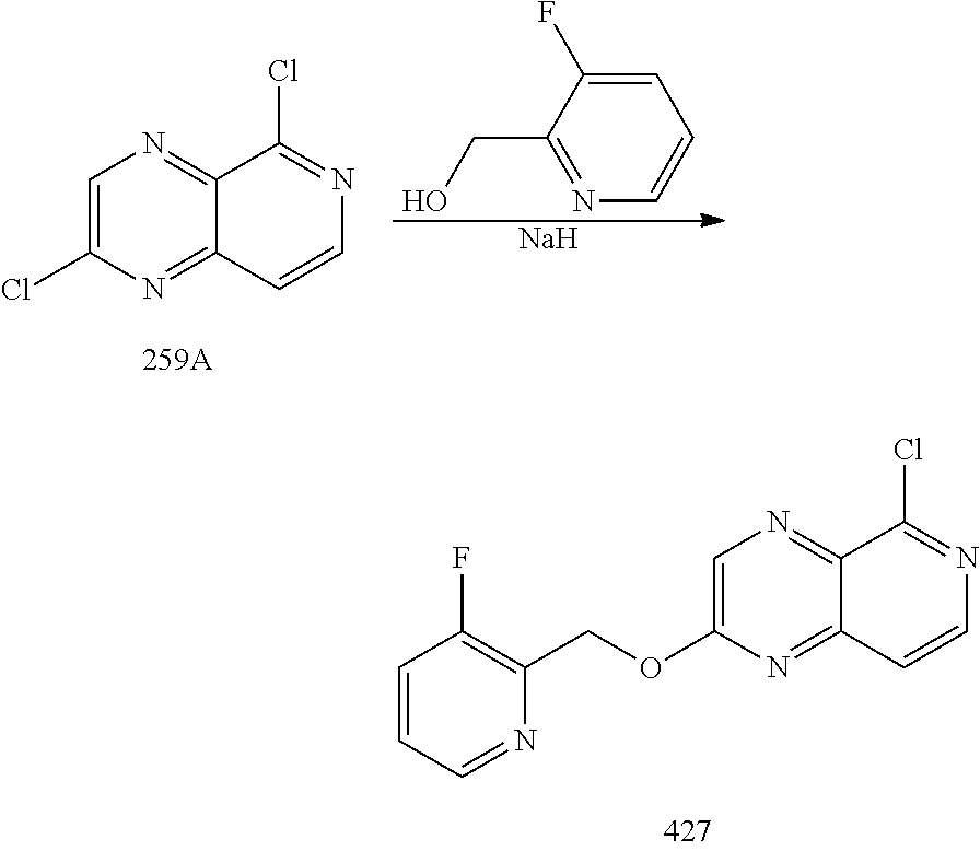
C1=C(Cl)N=C2C(=N1)C(Cl)=NC=C2.[Na].C1=C(F)C(CO)=NC=C1.C1=C(OCC2=C(F)C=CC=N2)N=C2C(=N1)C(Cl)=NC=C2
